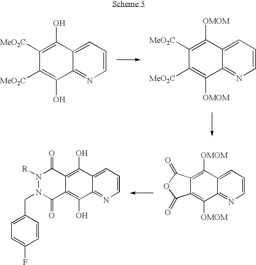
C12=NC=CC=C1C(O)=C([MeO2C])C([MeO2C])=C2O.C12=NC=CC=C1C([OMOM])=C([MeO2C])C([MeO2C])=C2[OMOM].C12=NC=CC=C1C([OMOM])=C1C(=C2[OMOM])C(=O)OC1=O.C12=NC=CC=C1C(O)=C1C(=C2O)C(=O)N(CC2=CC=C(F)C=C2)N([R])C1=O
